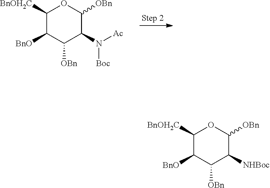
C1([BnOH2C])C([BnO])C([OBn])C(N([Boc])[Ac])C([OBn])O1.C1([BnOH2C])C([BnO])C([OBn])C([NHBoc])C([OBn])O1
